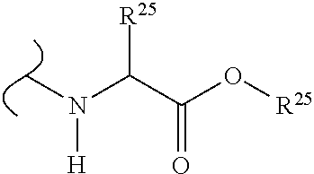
C(C(O[R25])=O)(N([H])C)[R25]
